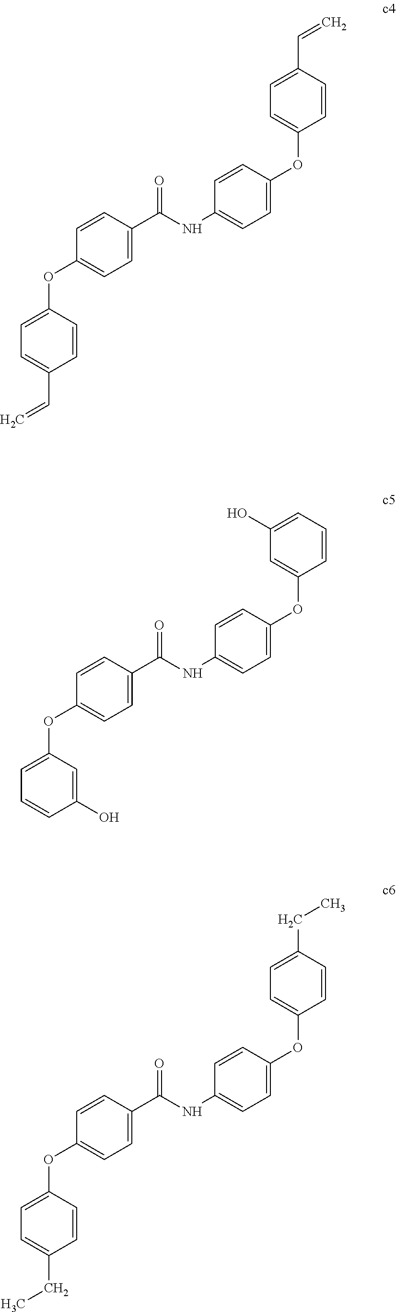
C1(OC2=CC=C(C(NC3=CC=C(OC4=CC=C(C=C)C=C4)C=C3)=O)C=C2)=CC=C(C=C)C=C1.C1(OC2=CC=C(C(NC3=CC=C(OC4=CC(O)=CC=C4)C=C3)=O)C=C2)=CC=CC(O)=C1.C1(OC2=CC=C(C(NC3=CC=C(OC4=CC=C(CC)C=C4)C=C3)=O)C=C2)=CC=C(CC)C=C1
